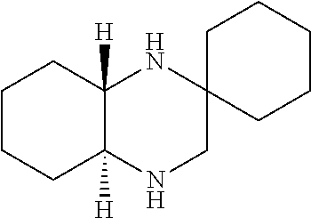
C1CCC2([H])C([H])(C1)NC1(CN2)CCCCC1
